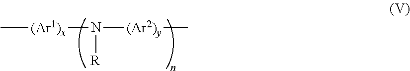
C[(Ar1)x]N([(Ar2)y]C)[R]
